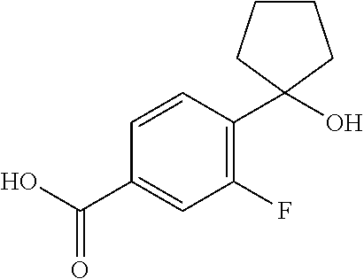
C1(C(O)=O)=CC(F)=C(C2(O)CCCC2)C=C1
